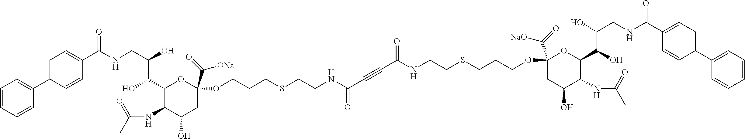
C1=CC=CC(C2=CC=C(C(NCC(O)C(C3C(NC(C)=O)C(O)CC(C(=O)[ONa])(OCCCSCCNC(C#CC(NCCSCCCOC4(C(=O)[NaO])CC(O)C(NC(C)=O)C(C(O)C(O)CNC(C5=CC=C(C6=CC=CC=C6)C=C5)=O)O4)=O)=O)O3)O)=O)C=C2)=C1
